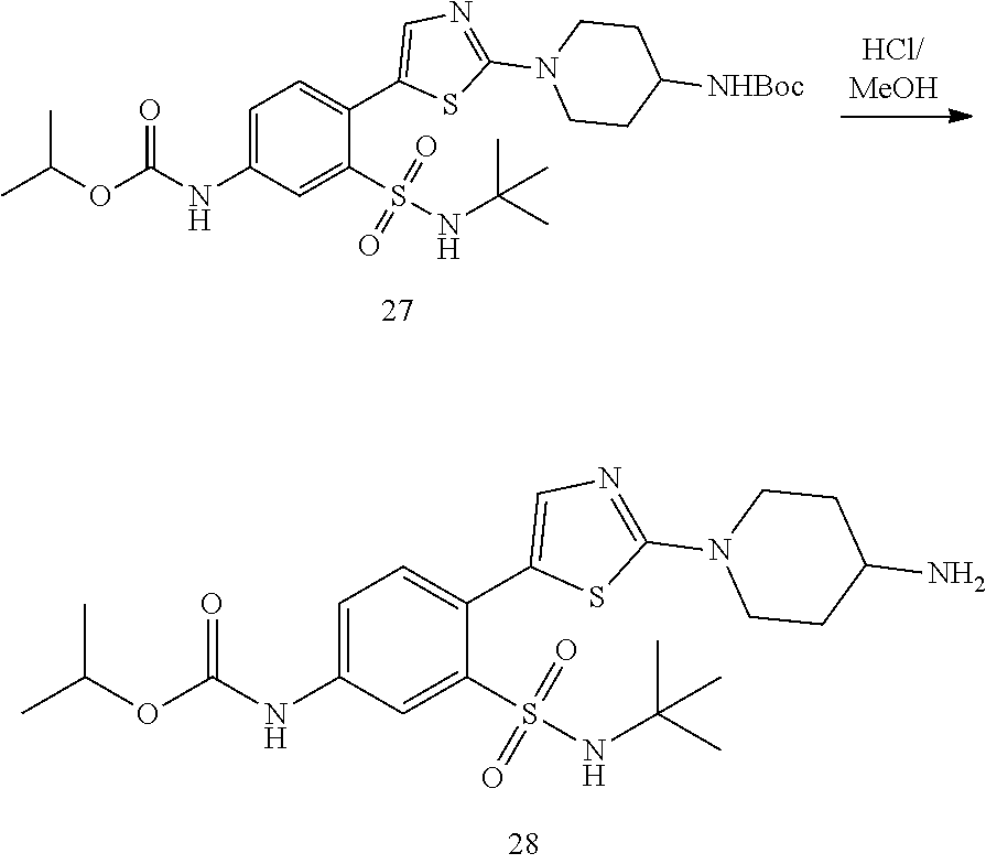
C1=C(NC(OC(C)C)=O)C=C(S(NC(C)(C)C)(=O)=O)C(C2=CN=C(N3CCC([NHBoc])CC3)S2)=C1.C1=C(NC(OC(C)C)=O)C=C(S(NC(C)(C)C)(=O)=O)C(C2=CN=C(N3CCC(N)CC3)S2)=C1
